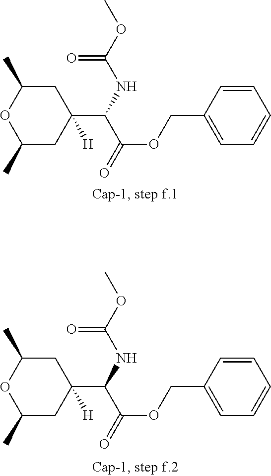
C1(C)CC(C(NC(=O)OC)C(OCC2=CC=CC=C2)=O)([H])CC(C)O1.C1(C)CC(C(NC(=O)OC)C(OCC2=CC=CC=C2)=O)([H])CC(C)O1
